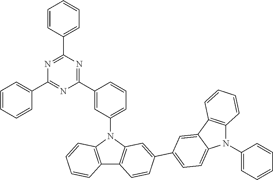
N1(C2=CC=CC(C3=NC(C4=CC=CC=C4)=NC(C4=CC=CC=C4)=N3)=C2)C2=C(C3=C1C=C(C1=CC=C4N(C5=CC=CC=C5)C5=C(C4=C1)C=CC=C5)C=C3)C=CC=C2
